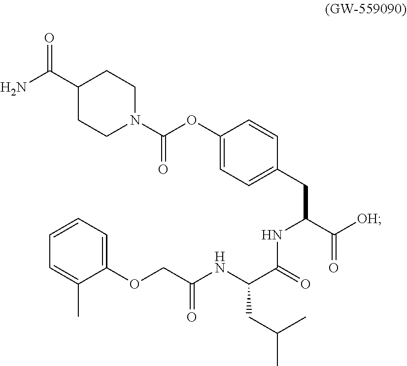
C1(C(=O)N)CCN(C(=O)OC2=CC=C(CC(NC(=O)C(NC(COC3=CC=CC=C3C)=O)CC(C)C)C(=O)[OH])C=C2)CC1
